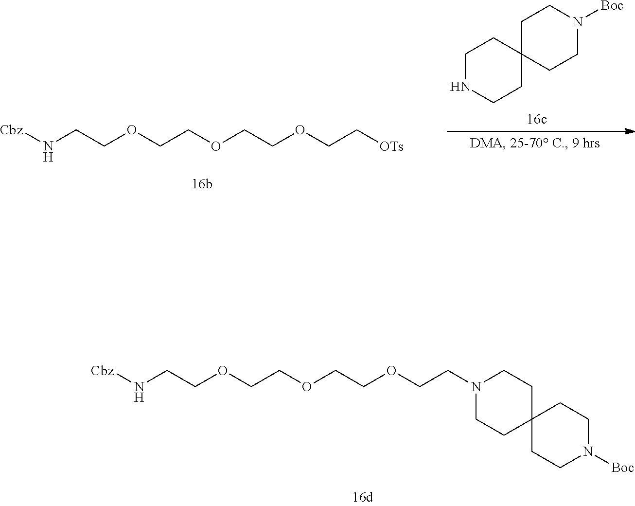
C(COCCOCCN1CCC2(CC1)CCN([Boc])CC2)OCCN[Cbz].C(COCCOCC[OTs])OCCN[Cbz].C1NCCC2(C1)CCN([Boc])CC2
